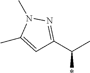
C1=C(C)N(C)N=C1C(C)*
